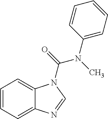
C1=CC=C2C(=C1)N(C(=O)N(C)C1=CC=CC=C1)C=N2
